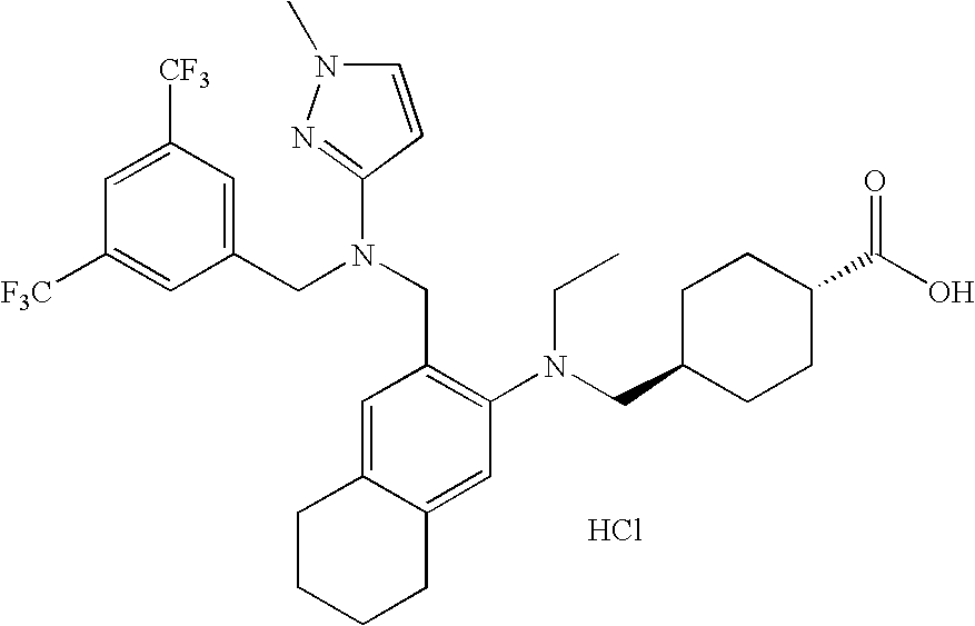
C1([F3C])=CC(CN(CC2=C(N(CC3CCC(C(O)=O)CC3)CC)C=C3C(=C2)CCCC3)C2=NN(C)C=C2)=CC([CF3])=C1.Cl
